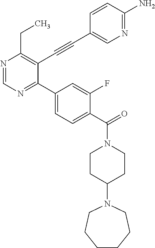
N1=CN=C(C2=CC=C(C(=O)N3CCC(N4CCCCCC4)CC3)C(F)=C2)C(C#CC2=CN=C(N)C=C2)=C1CC
